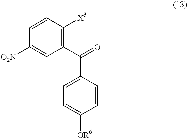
[O2N]C1=CC(C(C2=CC=C([OR6])C=C2)=O)=C([X3])C=C1
